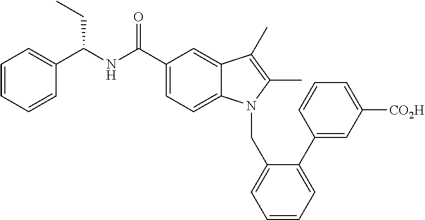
C1=CC=CC(C(NC(C2=CC=C3C(=C2)C(C)=C(C)N3CC2=CC=CC=C2C2=CC([CO2H])=CC=C2)=O)CC)=C1
